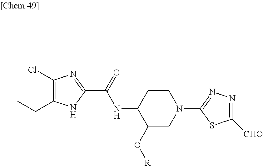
N(C1C(O[R])CN(C2=NN=C([CHO])S2)CC1)C(=O)C1=NC(Cl)=C(CC)N1
